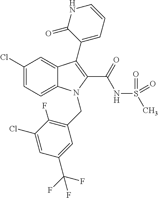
C1(Cl)=CC=C2C(=C1)C(C1=CC=CNC1=O)=C(C(=O)NS(=O)(=O)C)N2CC1=C(F)C(Cl)=CC(C(F)(F)F)=C1
